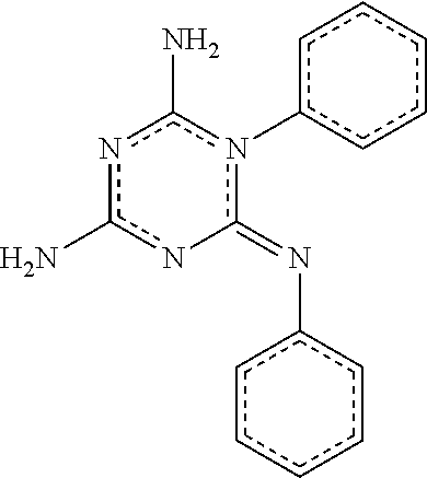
c1ccc(N=c2n(-c3ccccc3)c(N)nc(N)n-2)cc1
